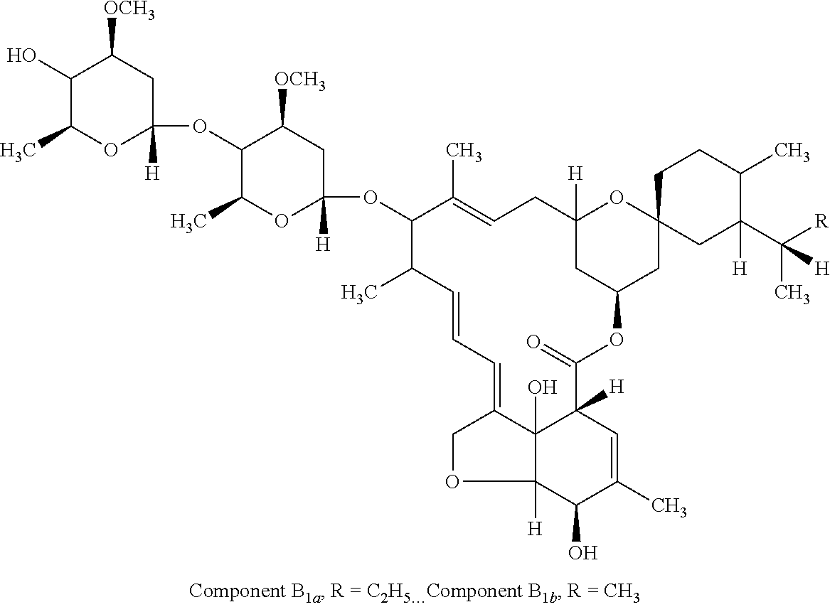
C1(O)C(C)OC([H])(OC2C(C)OC([H])(OC3C(C)C=CC=C4C5(O)C([H])(C(O)C(C)=CC5([H])C(=O)OC5CC6(OC([H])(CC=C3C)C5)CC(C(C)([R])[H])([H])C(C)CC6)OC4)CC2[OCH3])CC1[OCH3]
